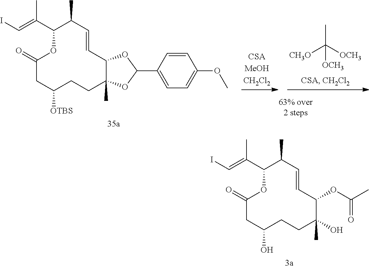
[CH3O]C([OCH3])(C)[OCH3].C12C(C)(OC(C3=CC=C(OC)C=C3)O1)CCC([OTBS])CC(=O)OC(C(=CI)C)C(C)C=C2.C1(OC(C)=O)C(O)(C)CCC(O)CC(=O)OC(C(=CI)C)C(C)C=C1
